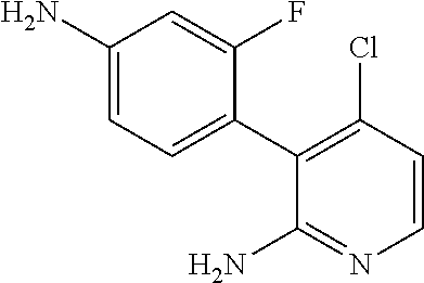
C1(N)=CC=C(C2=C(Cl)C=CN=C2N)C(F)=C1
